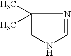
C1(C)(C)CNC=N1
